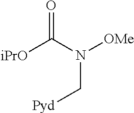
C(N(C([iPrO])=O)[OMe])[Pyd]
